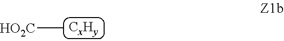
[HO2C]C
